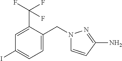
C1=C(C(F)(F)F)C(CN2C=CC(N)=N2)=CC=C1I
